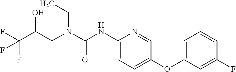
N(C(=O)NC1=CC=C(OC2=CC=CC(F)=C2)C=N1)(CC)CC(C(F)(F)F)O
